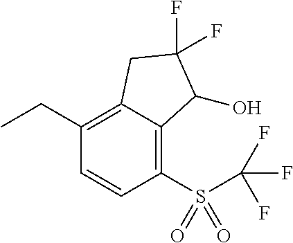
C(C1=C2C(=C(S(=O)(=O)C(F)(F)F)C=C1)C(O)C(F)(F)C2)C
